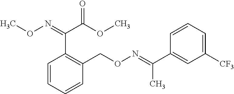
C1=CC=CC(CON=C(C)C2=CC([CF3])=CC=C2)=C1C(=NOC)C(OC)=O
